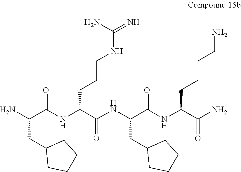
C1(CC(N)C(NC(C(NC(C(NC(C(N)=O)CCCCN)=O)CC2CCCC2)=O)CCCNC(=N)N)=O)CCCC1
